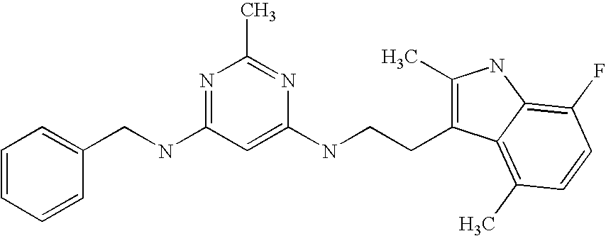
N(C1=NC(C)=NC(NCCC2=C(C)NC3=C(F)C=CC(C)=C23)=C1)CC1=CC=CC=C1
